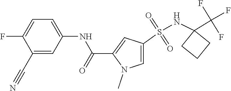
C1(C#N)=CC(NC(C2=CC(S(NC3(C(F)(F)F)CCC3)(=O)=O)=CN2C)=O)=CC=C1F
